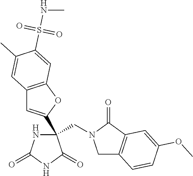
C(C1(C2=CC3=C(O2)C=C(S(NC)(=O)=O)C(C)=C3)NC(=O)NC1=O)N1CC2=C(C1=O)C=C(OC)C=C2
